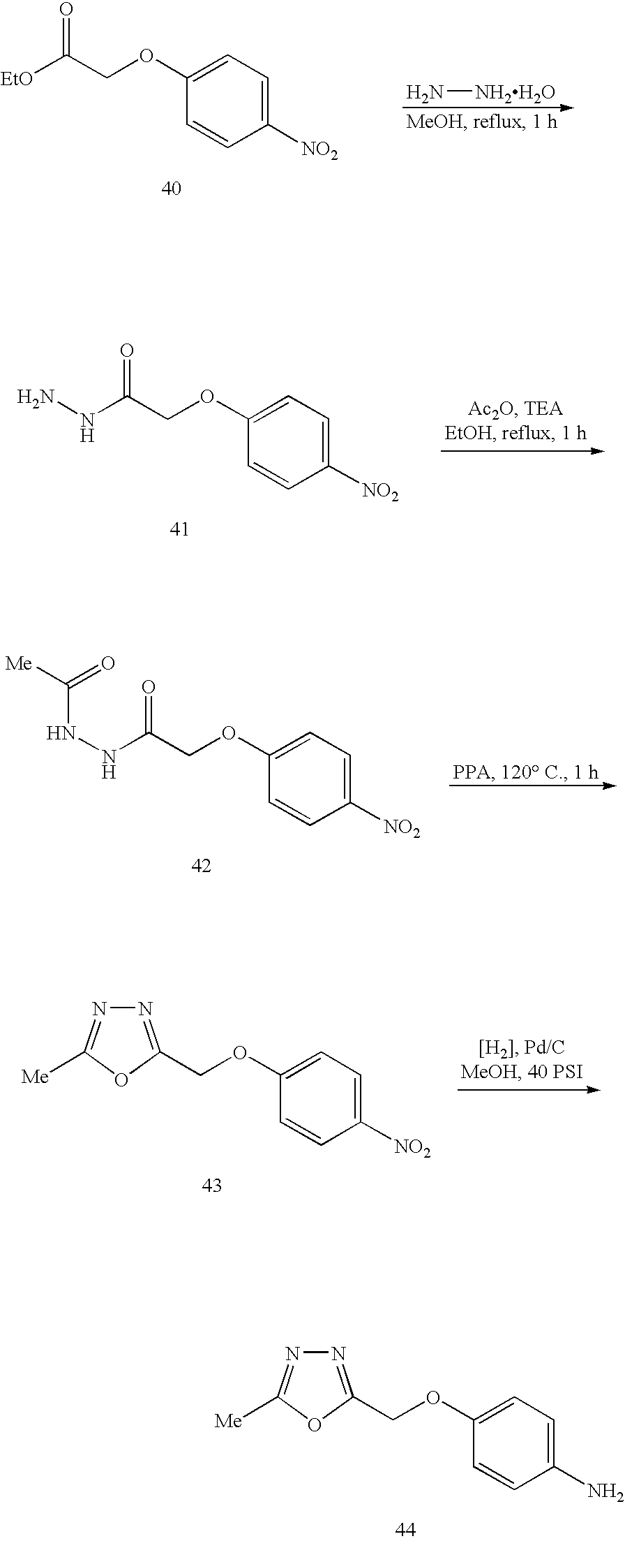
N[NH2H2O].C1=C(OCC([EtO])=O)C=CC([NO2])=C1.C1=C(OCC(NN)=O)C=CC([NO2])=C1.C1=C(OCC(NNC([Me])=O)=O)C=CC([NO2])=C1.C1=C(OCC2=NN=C([Me])O2)C=CC([NO2])=C1.C1=C(OCC2=NN=C([Me])O2)C=CC(N)=C1
